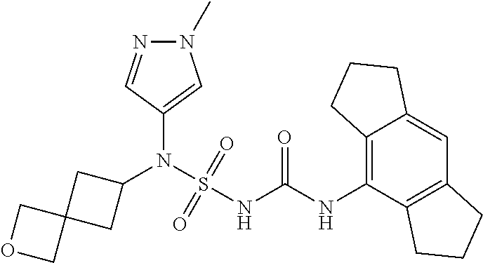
C1(N(S(NC(NC2=C3C(=CC4=C2CCC4)CCC3)=O)(=O)=O)C2CC3(C2)COC3)=CN(C)N=C1
